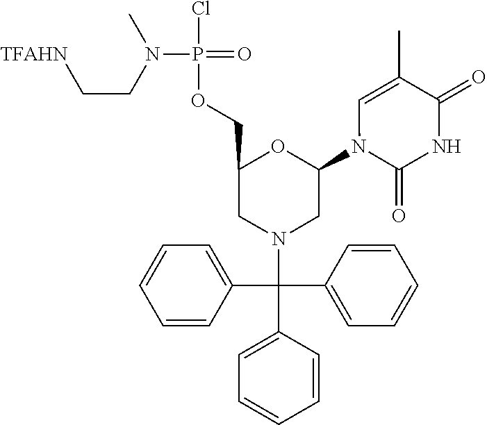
C1=C(C(C2=CC=CC=C2)(C2=CC=CC=C2)N2CC(N3C(=O)NC(=O)C(C)=C3)OC(COP(=O)(Cl)N(CC[TFAHN])C)C2)C=CC=C1
